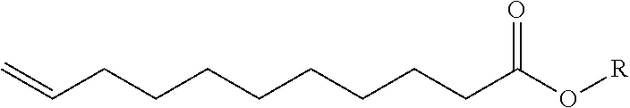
O=C(O[R])CCCCCCCCC=C
